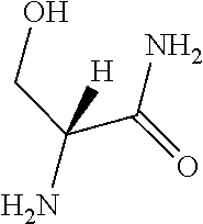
OCC([H])(C(N)=O)N
